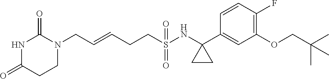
C(=CCCS(NC1(C2=CC(OCC(C)(C)C)=C(F)C=C2)CC1)(=O)=O)CN1C(=O)NC(=O)CC1
